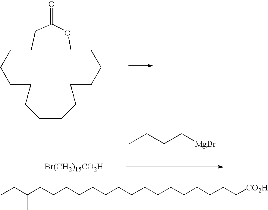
C1CC(=O)OCCCCCCCCCCCCC1.C(C(CC)C)[MgBr].[Br(CH2)15CO2H].C(CCCCCCCCCCCCCC[CO2H])CC(C)CC
